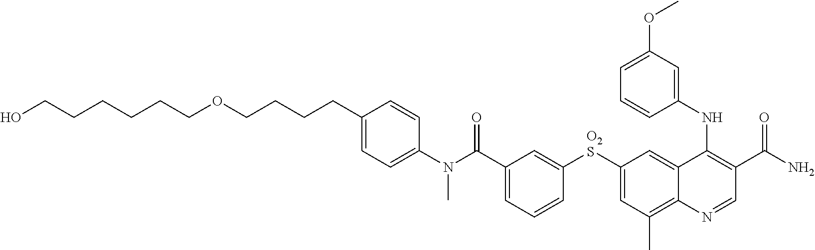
C1(N(C(C2=CC=CC([O2S]C3=CC(C)=C4C(=C3)C(NC3=CC(OC)=CC=C3)=C(C(N)=O)C=N4)=C2)=O)C)=CC=C(CCCCOCCCCCCO)C=C1
